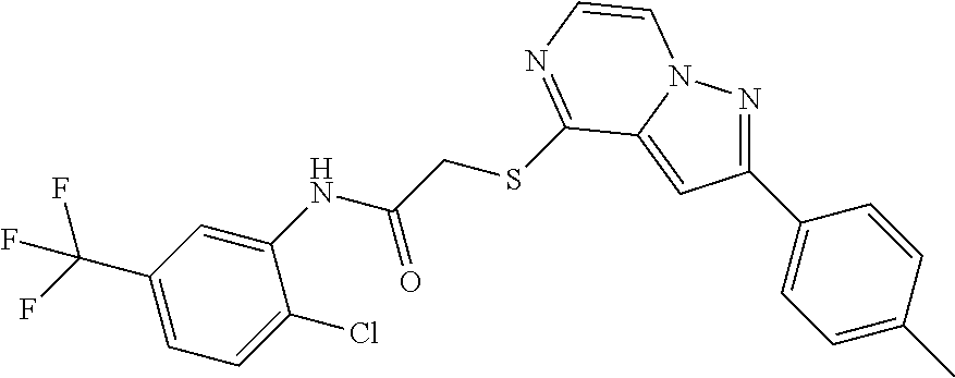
C1(C2=CC=C(C)C=C2)=NN2C(=C1)C(SCC(NC1=CC(C(F)(F)F)=CC=C1Cl)=O)=NC=C2
